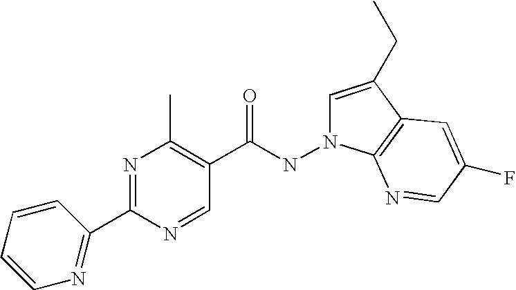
C1(C2=NC(C)=C(C(NN3C=C(CC)C4=C3N=CC(F)=C4)=O)C=N2)=NC=CC=C1
